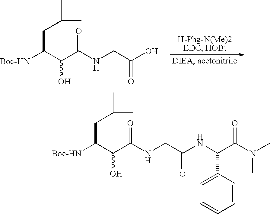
[Boc-HN]C(C(C(NCC(O)=O)=O)O)CC(C)C.[Boc-HN]C(C(C(NCC(NC(C(N(C)C)=O)C1=CC=CC=C1)=O)=O)O)CC(C)C
